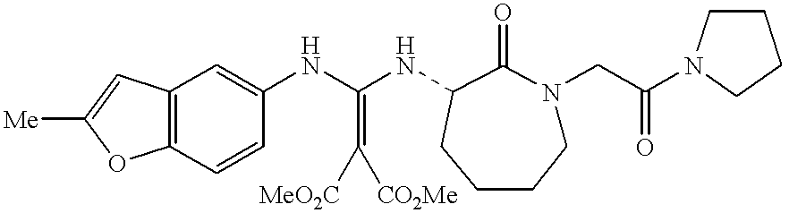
[Me]C1=CC2=C(O1)C=CC(NC(NC1C(=O)N(CC(=O)N3CCCC3)CCCC1)=C([MeO2C])[CO2Me])=C2
